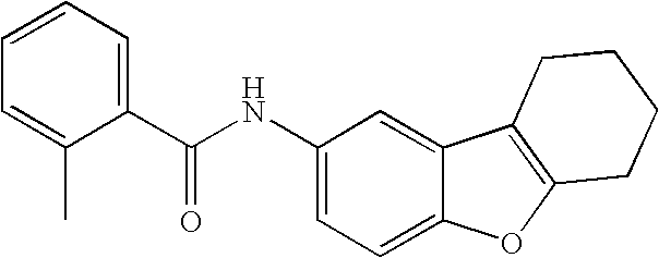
C1(NC(=O)C2=CC=CC=C2C)=CC=C2C(=C1)C1=C(O2)CCCC1
